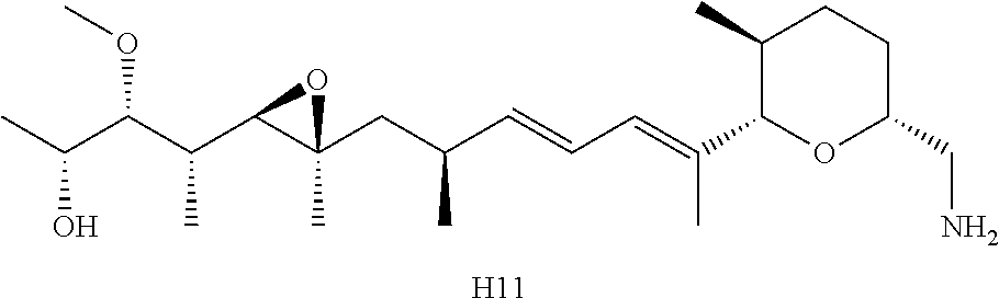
C1(C)C(C(=CC=CC(CC2(C)C(C(C(C(C)O)OC)C)O2)C)C)OC(CN)CC1.[H11]
